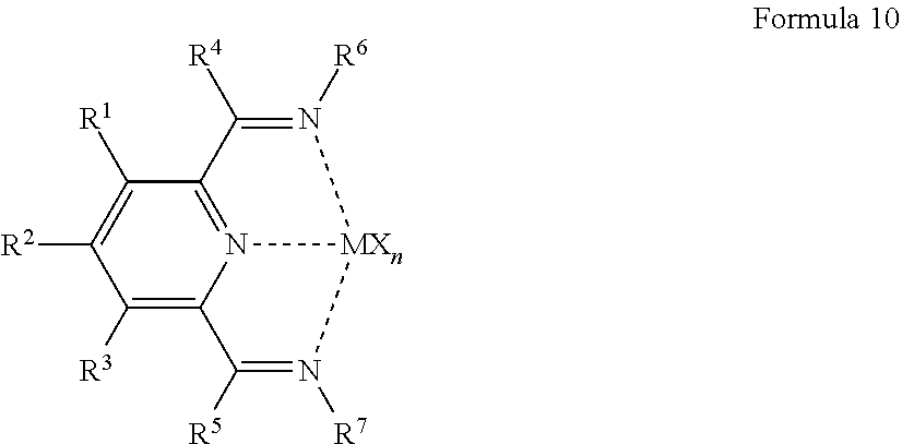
C1([R1])=C([R2])C([R3])=C2N3=C1C([R4])=N([R6])[MXn]3N([R7])=C2[R5]
